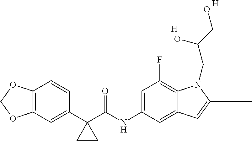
C12=C(C=C(C3(C(NC4=CC(F)=C5C(=C4)C=C(C(C)(C)C)N5CC(CO)O)=O)CC3)C=C1)OCO2.[H].[H]
